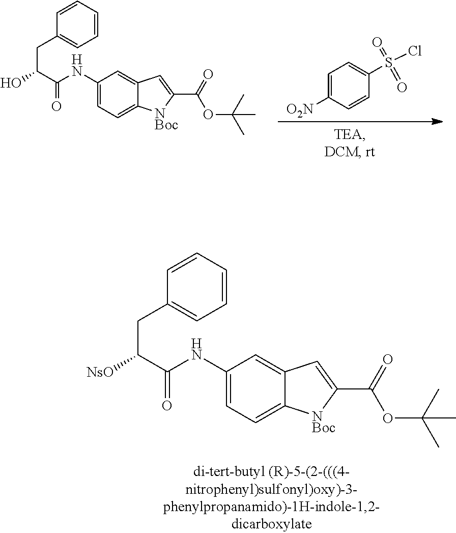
C1=C([O2N])C=CC(S(=O)(=O)Cl)=C1.C1(NC(C(CC2=CC=CC=C2)O)=O)=CC=C2C(=C1)C=C(C(=O)OC(C)(C)C)[NBoc]2.C1(NC(C(CC2=CC=CC=C2)[NsO])=O)=CC=C2C(=C1)C=C(C(=O)OC(C)(C)C)[NBoc]2
